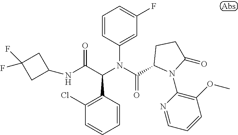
C1=CC(C(C(NC2CC(F)(F)C2)=O)N(C(=O)C2N(C3=C(OC)C=CC=N3)C(=O)CC2)C2=CC(F)=CC=C2)=C(Cl)C=C1
